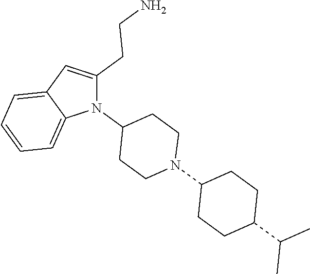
N1(C2CCN(C3CCC(C(C)C)CC3)CC2)C(CCN)=CC2=CC=CC=C12
